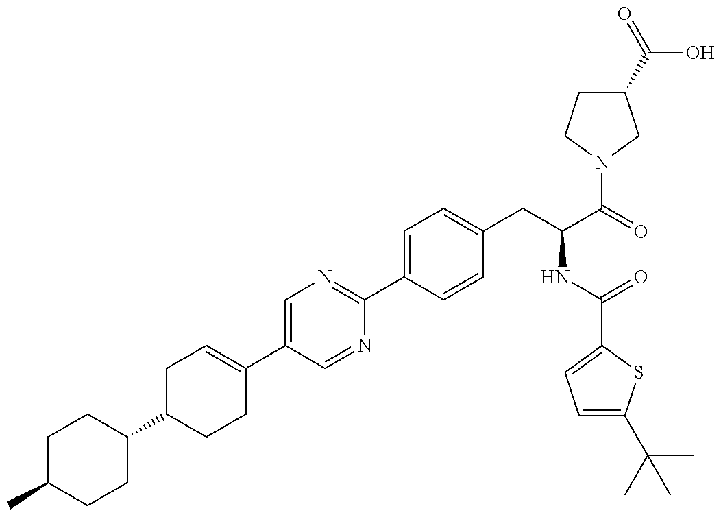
CC1CCC(C2CCC(C3=CN=C(C4=CC=C(CC(NC(=O)C5=CC=C(C(C)(C)C)S5)C(=O)N5CCC(C(O)=O)C5)C=C4)N=C3)=CC2)CC1
